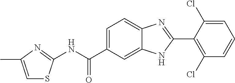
N(C(C1=CC=C2C(=C1)NC(C1=C(Cl)C=CC=C1Cl)=N2)=O)C1=NC(C)=CS1
